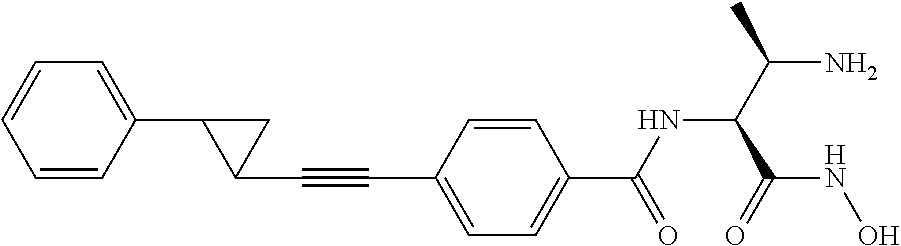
C1(C#CC2=CC=C(C(=O)NC(C(=O)NO)C(N)C)C=C2)CC1C1=CC=CC=C1
